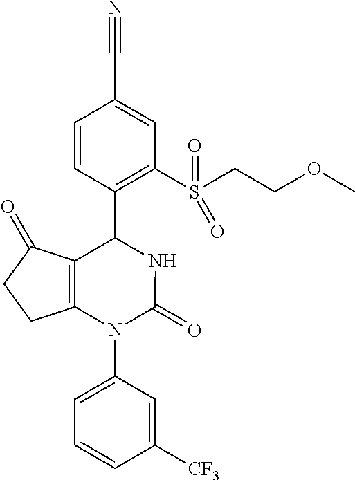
C1=C(N2C3=C(C(=O)CC3)C(C3=C(S(CCOC)(=O)=O)C=C(C#N)C=C3)NC2=O)C=C([CF3])C=C1
